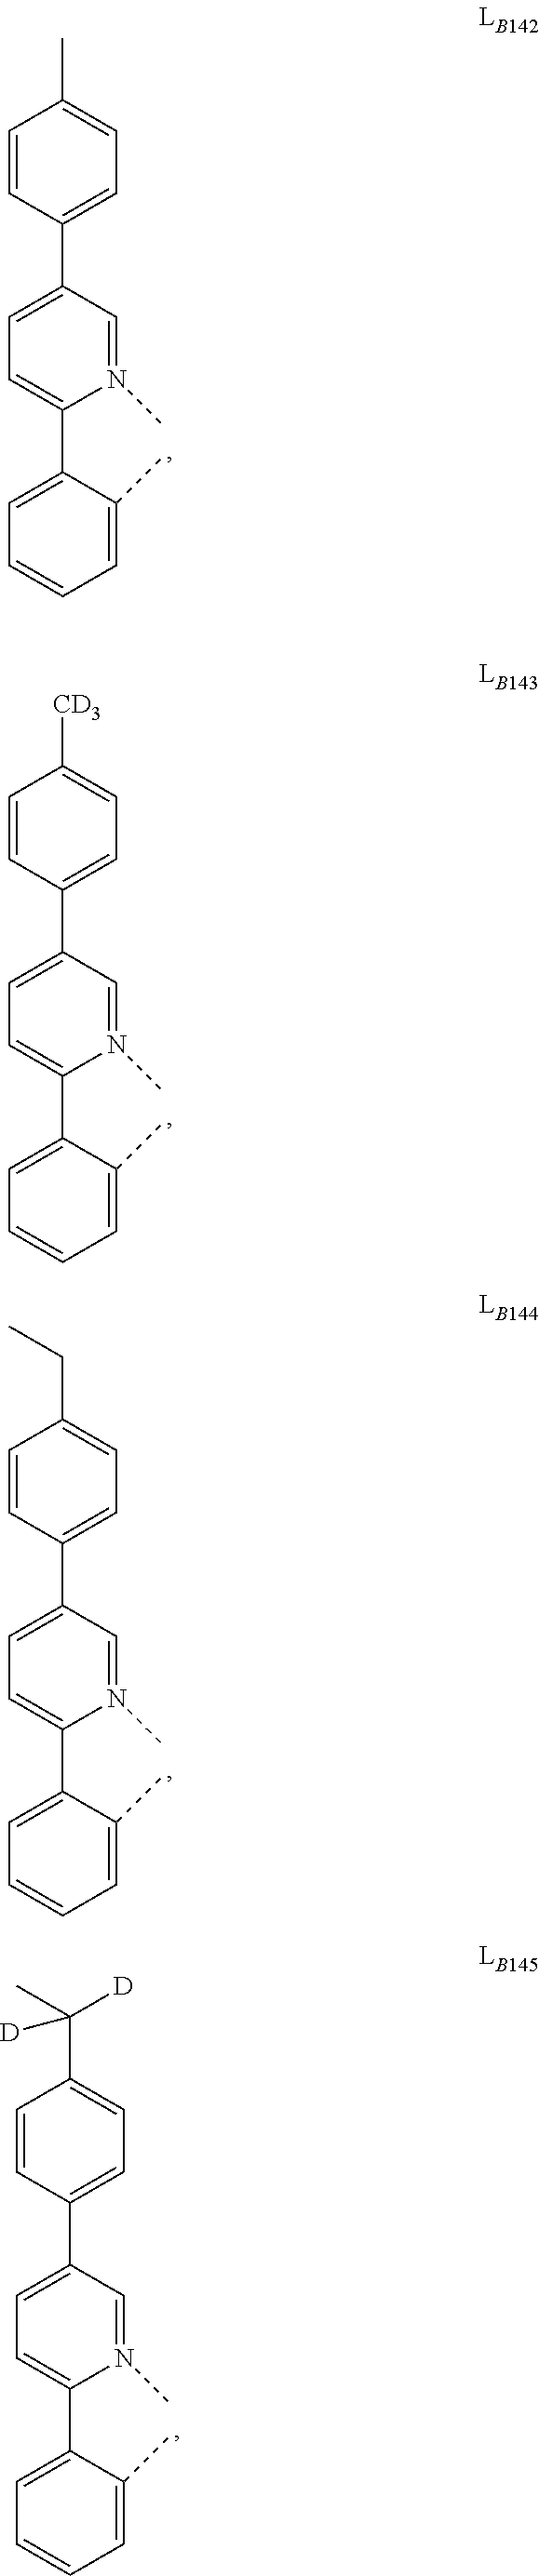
C1(C2=CC=C(C3=CC=C(C)C=C3)C=N2C)=CC=CC=C1C.C1(C2=CC=C(C3=CC=C(CC)C=C3)C=N2C)=CC=CC=C1C.C1(C2=CC=C(C3=CC=C(C(C)([D])[D])C=C3)C=N2C)=CC=CC=C1C.C1(C2=CC=C(C3=CC=C([CD3])C=C3)C=N2C)=CC=CC=C1C
